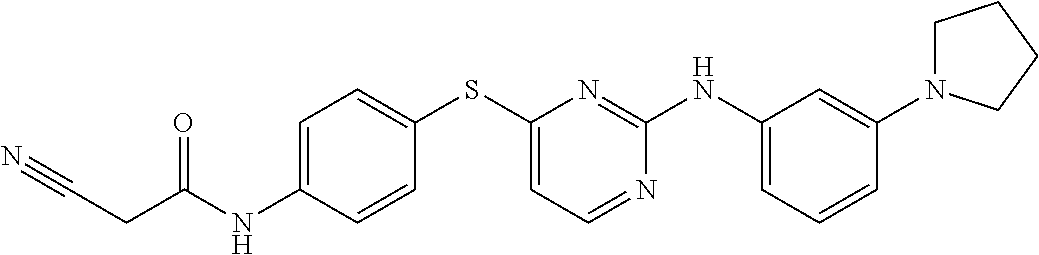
C(C(NC1=CC=C(SC2=CC=NC(NC3=CC=CC(N4CCCC4)=C3)=N2)C=C1)=O)C#N
